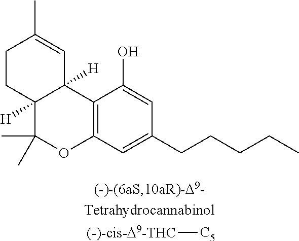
C12=C(C=C(CCCCC)C=C1O)OC(C)(C)C1([H])C2([H])C=C(C)CC1.[(-)-cis-D9-THC][C5]
